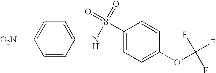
C1=CC(NS(C2=CC=C(OC(F)(F)F)C=C2)(=O)=O)=CC=C1[O2N]
